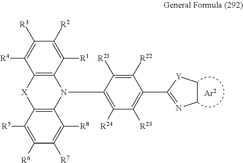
C12=C(C([R1])=C([R2])C([R3])=C1[R4])N(C1=C([R24])C([R23])=C(C3=NCC[Y]3)C([R22])=C1[R21])C1=C([X]2)C([R5])=C([R6])C([R7])=C1[R8]
